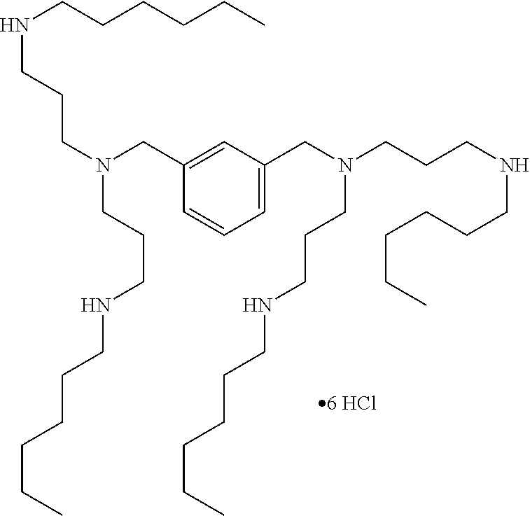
C1=C(CN(CCCNCCCCCC)CCCNCCCCCC)C=C(CN(CCCNCCCCCC)CCCNCCCCCC)C=C1
